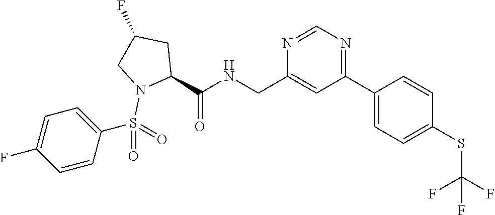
C(C1=CC(C2=CC=C(SC(F)(F)F)C=C2)=NC=N1)NC(C1CC(F)CN1S(=O)(=O)C1=CC=C(F)C=C1)=O
